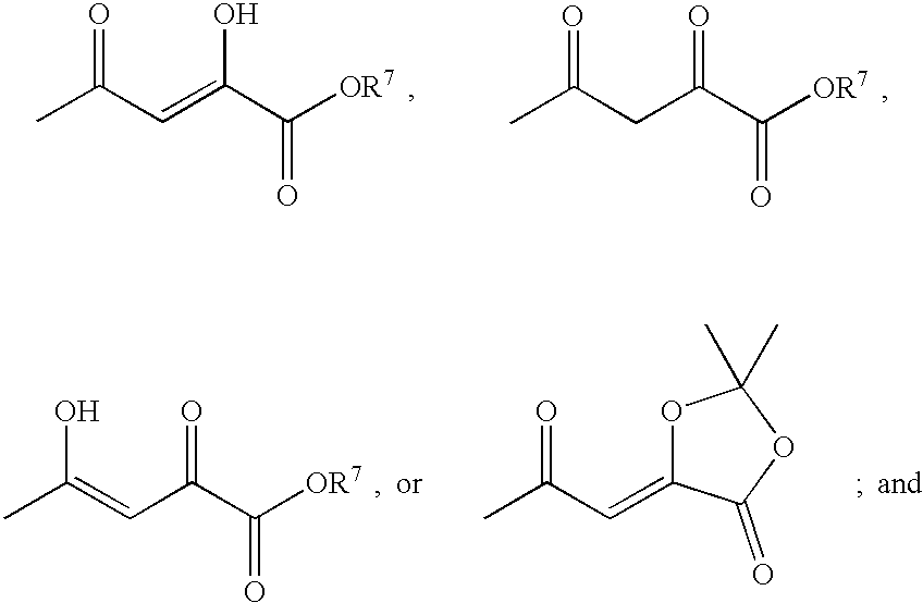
CC(C=C(C([OR7])=O)O)=O.CC(CC(C([OR7])=O)=O)=O.CC(=CC(C([OR7])=O)=O)O.CC(C=C1OC(C)(C)OC1=O)=O
